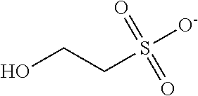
OCCS([O-])(=O)=O
